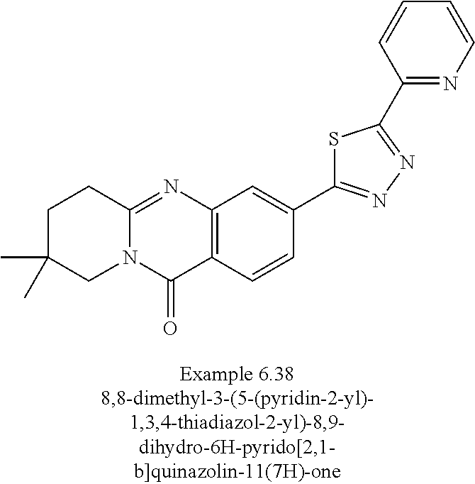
N12C(=NC3=C(C1=O)C=CC(C1=NN=C(C4=NC=CC=C4)S1)=C3)CCC(C)(C)C2
